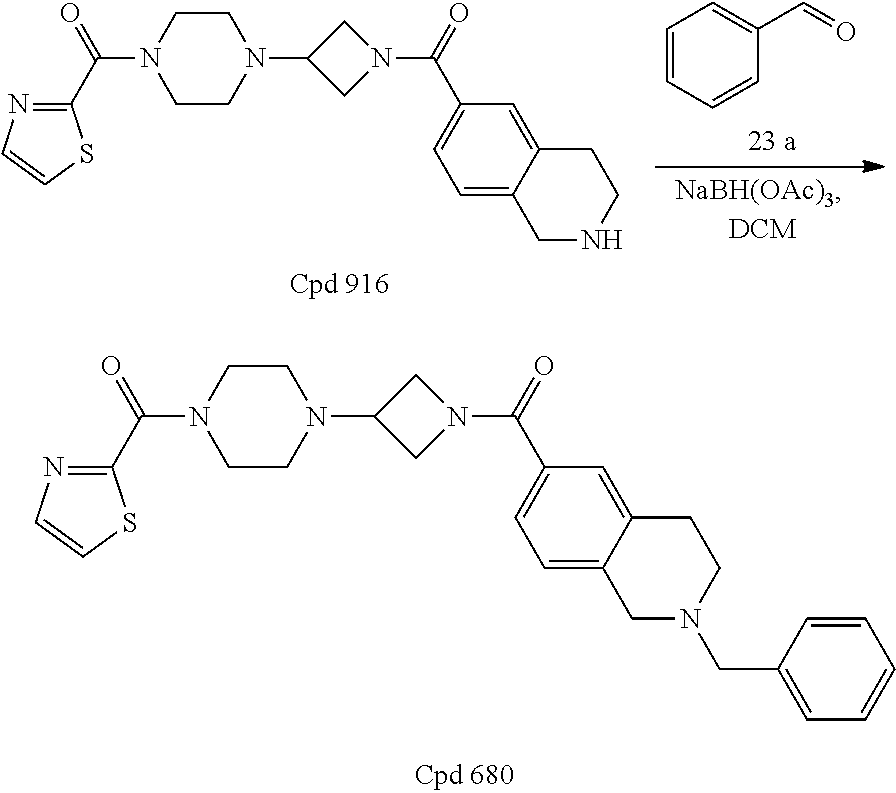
C1CN(C(=O)C2=NC=CS2)CCN1C1CN(C(=O)C2=CC=C3C(=C2)CCNC3)C1.C1=CC=CC(C=O)=C1.C1CN(C(=O)C2=NC=CS2)CCN1C1CN(C(=O)C2=CC=C3C(=C2)CCN(CC2=CC=CC=C2)C3)C1
